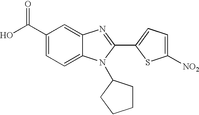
C1(C(O)=O)=CC=C2C(=C1)N=C(C1=CC=C([NO2])S1)N2C1CCCC1
